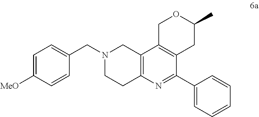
C1=C([MeO])C=CC(CN2CCC3=C(C2)C2=C(C(C4=CC=CC=C4)=N3)CC(C)OC2)=C1
